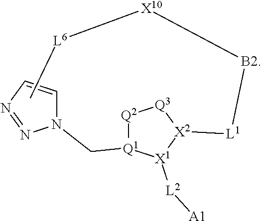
C(N1C=CN=N1)[Q1]1[Q2][Q3][X2]([L1][B2][X10][L6]C)[X1]1[L2][A1]
